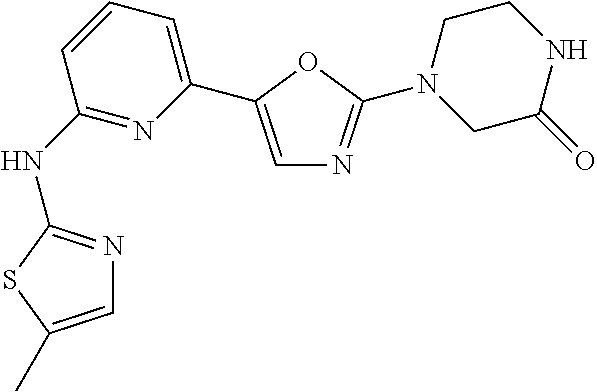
C1=C(C2=CC=CC(NC3=NC=C(C)S3)=N2)OC(N2CC(=O)NCC2)=N1
